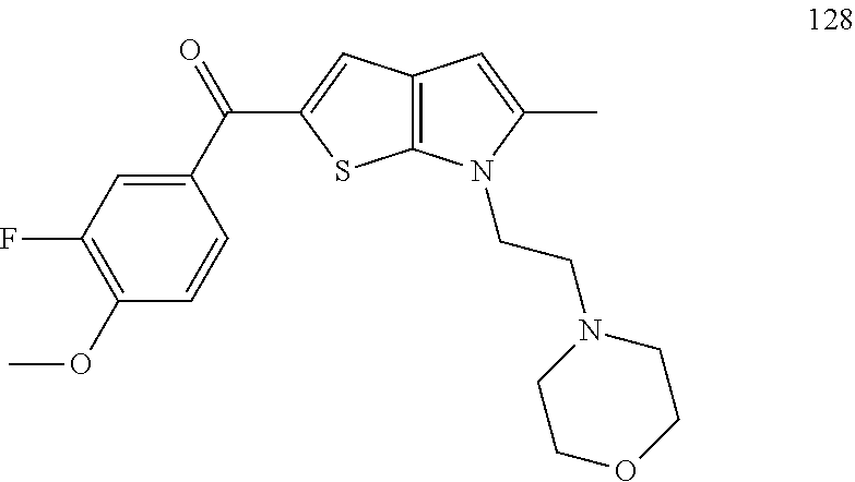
C1(C(=O)C2=CC3=C(S2)N(CCN2CCOCC2)C(C)=C3)=CC(F)=C(OC)C=C1
